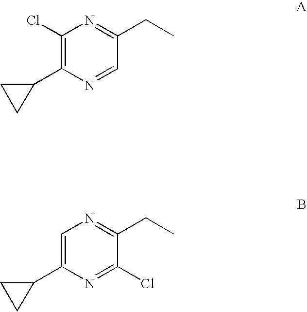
N1=CC(CC)=NC(Cl)=C1C1CC1.N1=C(Cl)C(CC)=NC=C1C1CC1
